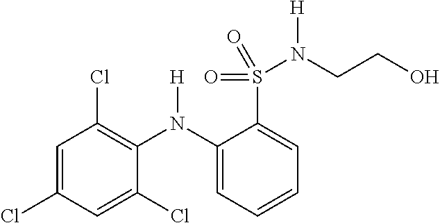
C1=C(Cl)C=C(Cl)C(N(C2=CC=CC=C2S(N(CCO)[H])(=O)=O)[H])=C1Cl
